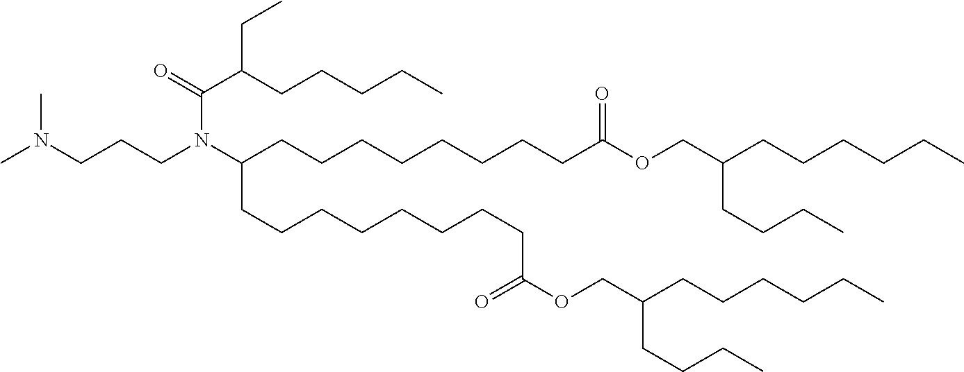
CN(CCCN(C(C(CCCCC)CC)=O)C(CCCCCCCCC(OCC(CCCCCC)CCCC)=O)CCCCCCCCC(OCC(CCCCCC)CCCC)=O)C
